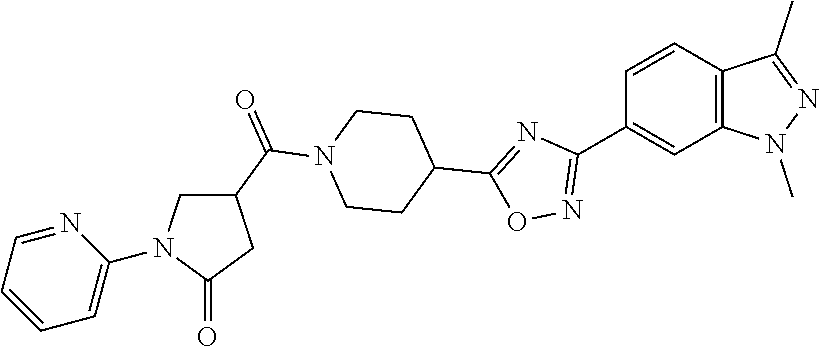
N1=CC=CC=C1N1CC(C(N2CCC(C3=NC(C4=CC5=C(C=C4)C(C)=NN5C)=NO3)CC2)=O)CC1=O
